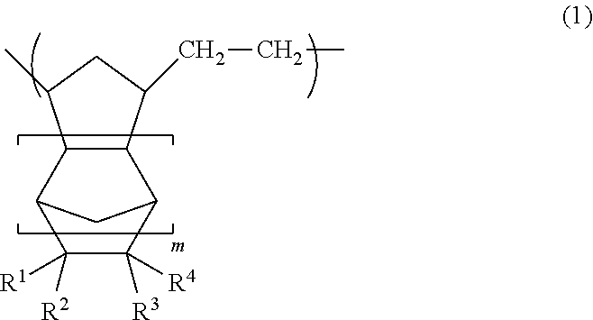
C1([R2])([R1])C([R3])([R4])C2C3C(C1C2)C(C)CC3CCC
